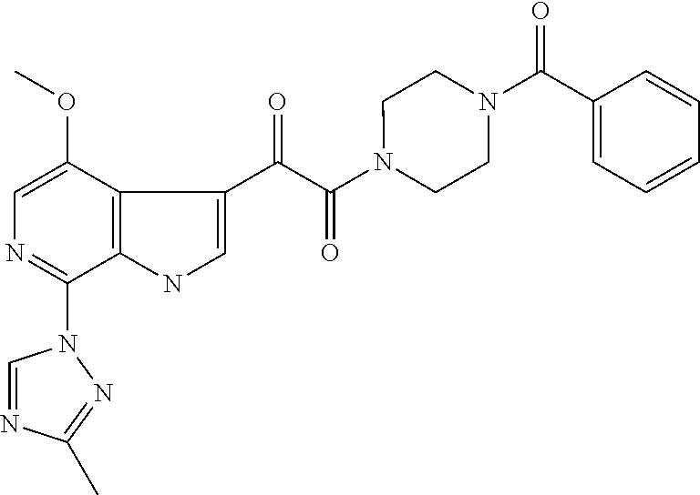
C1(C(C(N2CCN(C(C3=CC=CC=C3)=O)CC2)=O)=O)=CNC2=C1C(OC)=CN=C2N1C=NC(C)=N1
